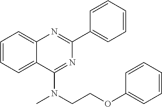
C1=CC=C2C(=C1)N=C(C1=CC=CC=C1)N=C2N(CCOC1=CC=CC=C1)C
